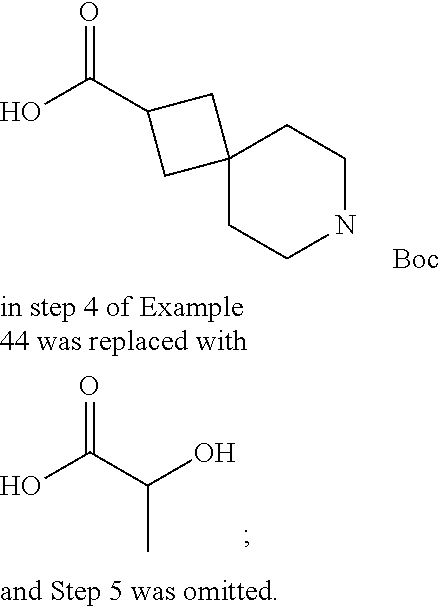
OC(=O)C1CC2(CCNCC2)C1.[Boc].O=C(C(O)C)O
